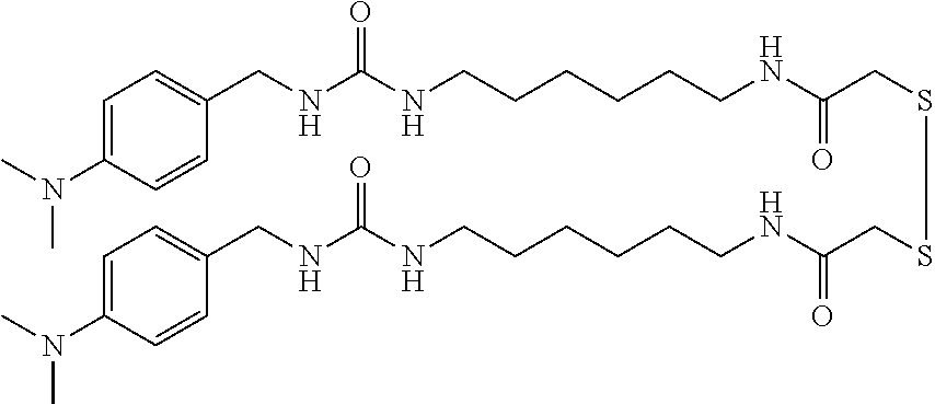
C1=C(N(C)C)C=CC(CNC(NCCCCCCNC(CSSCC(NCCCCCCNC(=O)NCC2=CC=C(N(C)C)C=C2)=O)=O)=O)=C1
